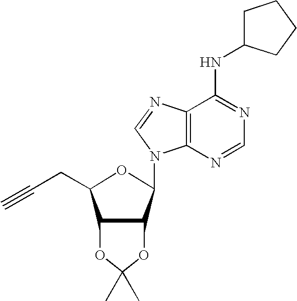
C(CC1C2C(C(N3C4=C(C(NC5CCCC5)=NC=N4)N=C3)O1)OC(C)(C)O2)#C
